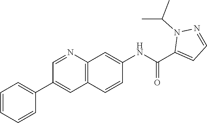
C1=NC2=C(C=C1C1=CC=CC=C1)C=CC(NC(C1=CC=NN1C(C)C)=O)=C2
